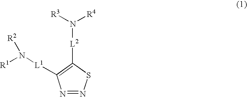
N1=NSC([L2]N([R4])[R3])=C1[L1]N([R2])[R1]
